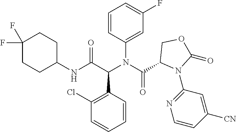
C1=CC(N(C(C2N(C3=NC=CC([CN])=C3)C(=O)OC2)=O)C(C(NC2CCC(F)(F)CC2)=O)C2=C(Cl)C=CC=C2)=CC(F)=C1
